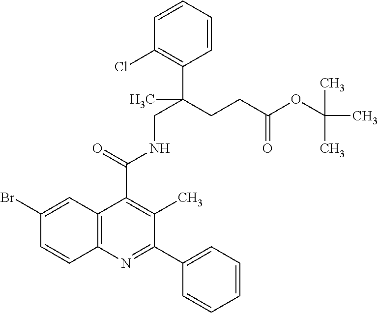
C1(Br)=CC2=C(C=C1)N=C(C1=CC=CC=C1)C(C)=C2C(=O)NCC(CCC(OC(C)(C)C)=O)(C)C1=C(Cl)C=CC=C1
